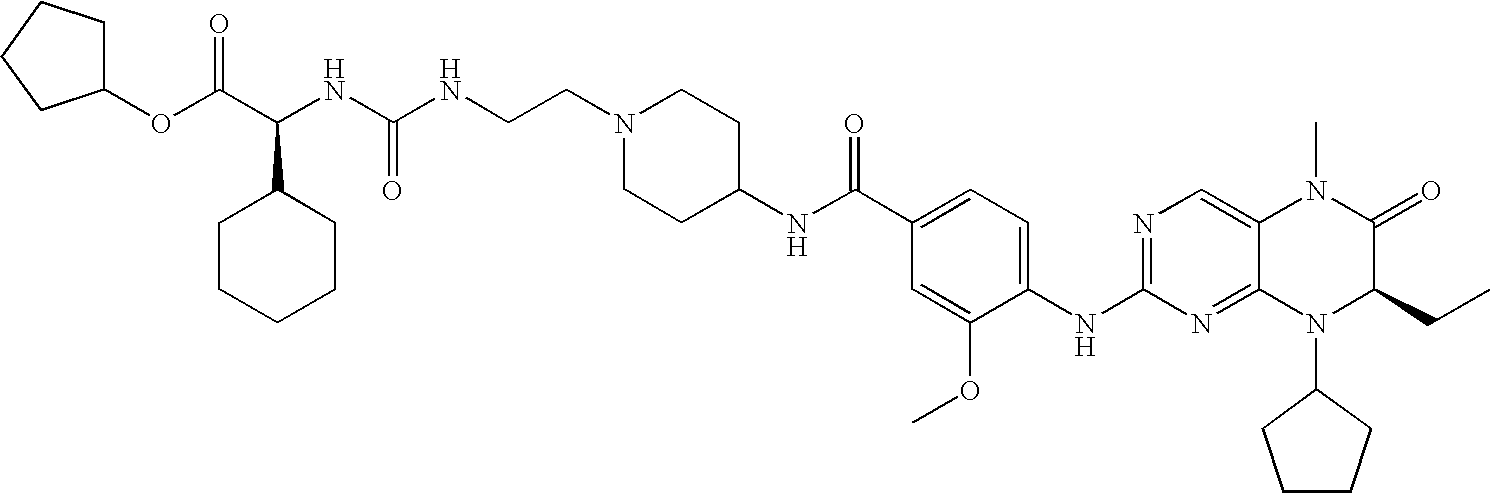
C1(OC(C(NC(NCCN2CCC(NC(C3=CC=C(NC4=NC=C5C(=N4)N(C4CCCC4)C(CC)C(=O)N5C)C(OC)=C3)=O)CC2)=O)C2CCCCC2)=O)CCCC1
